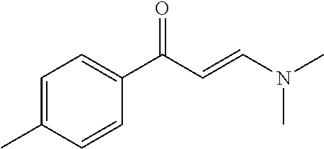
C1(C(C=CN(C)C)=O)=CC=C(C)C=C1
